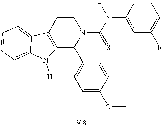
C12=C(CCN(C(N([H])C3=CC(F)=CC=C3)=S)C1C1=CC=C(OC)C=C1)C1=CC=CC=C1N2[H]
